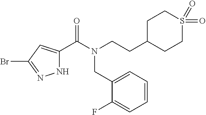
N1C(C(=O)N(CCC2CCS(=O)(=O)CC2)CC2=CC=CC=C2F)=CC(Br)=N1
